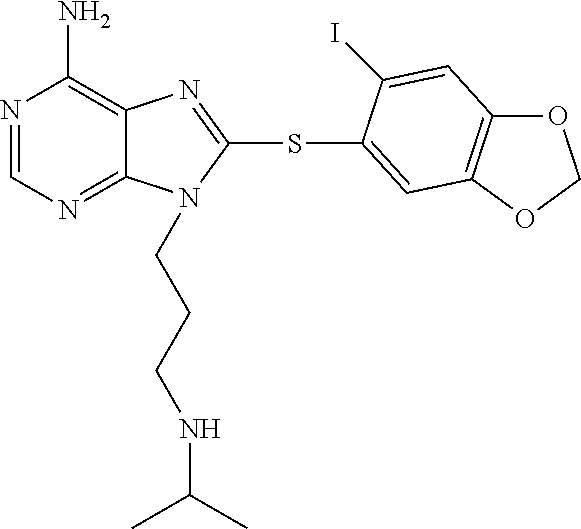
N1=CN=C2C(=C1N)N=C(SC1=CC3=C(OCO3)C=C1I)N2CCCNC(C)C
